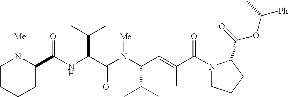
N(C(C(N(C(C(C)C)C=C(C)C(N1CCCC1C(=O)OC([Ph])C)=O)[Me])=O)C(C)C)C(=O)C1N([Me])CCCC1
